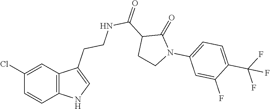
C12=C(C=C(Cl)C=C1)C(CCNC(C1CCN(C3=CC=C(C(F)(F)F)C(F)=C3)C1=O)=O)=CN2
